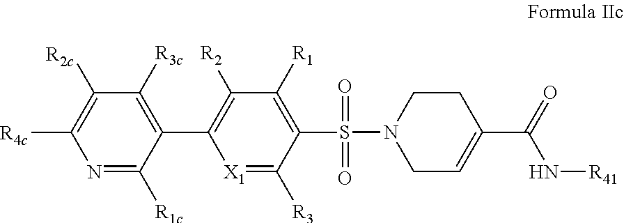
N1=C([R1c])C(C2=C([R2])C([R1])=C(S(N3CC=C(C(=O)N[R41])CC3)(=O)=O)C([R3])=[X1]2)=C([R3c])C([R2c])=C1[R4c]
